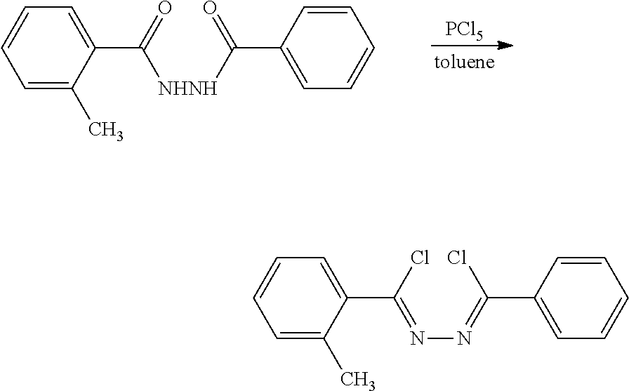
[PCl5].C1=C(C)C(C(=O)[NHNH]C(=O)C2=CC=CC=C2)=CC=C1.C1=C(C)C(C(Cl)=NN=C(Cl)C2=CC=CC=C2)=CC=C1
